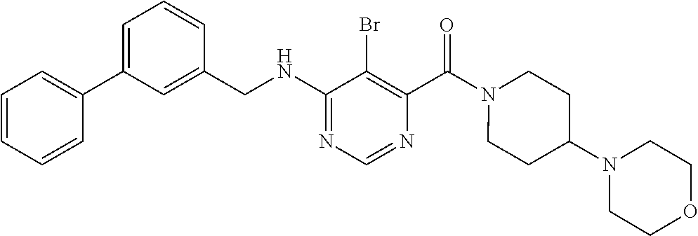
C1(CNC2=NC=NC(C(=O)N3CCC(N4CCOCC4)CC3)=C2Br)=CC(C2=CC=CC=C2)=CC=C1
